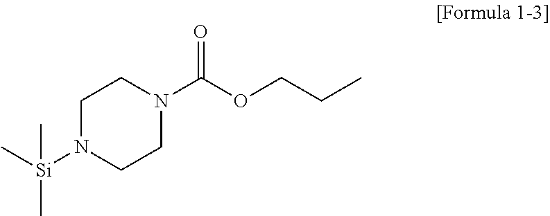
C1N([Si](C)(C)C)CCN(C(OCCC)=O)C1
